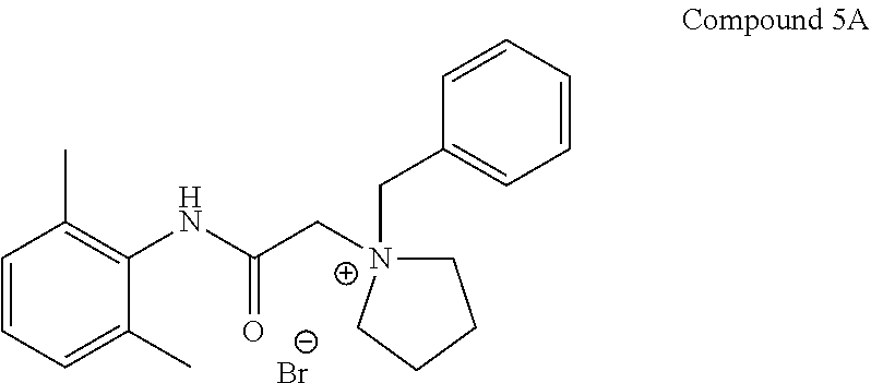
C1=CC=C(C)C(NC(C[N+]2(CC3=CC=CC=C3)CCCC2)=O)=C1C.[Br-]
